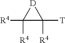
[D]1C([R4])([R4])C1([R4])[T]
